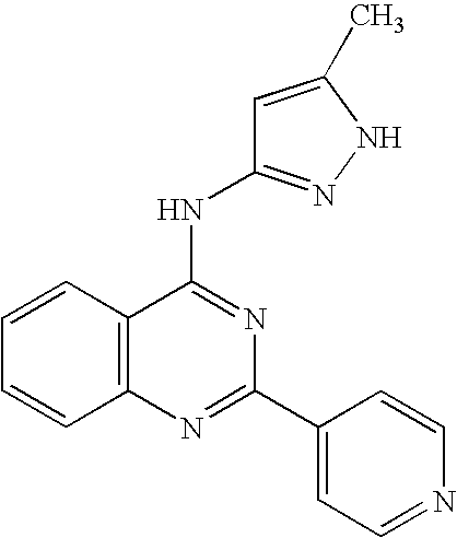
C12=C(N=C(C3=CC=NC=C3)N=C1NC1=NNC(C)=C1)C=CC=C2
